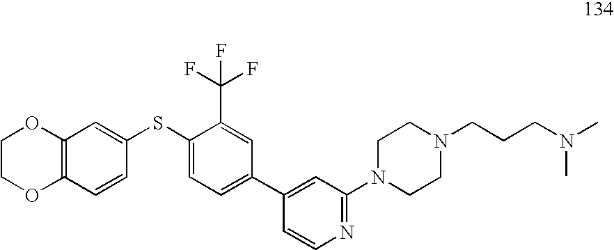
C1COC2=C(O1)C=C(SC1=CC=C(C3=CC(N4CCN(CCCN(C)C)CC4)=NC=C3)C=C1C(F)(F)F)C=C2
